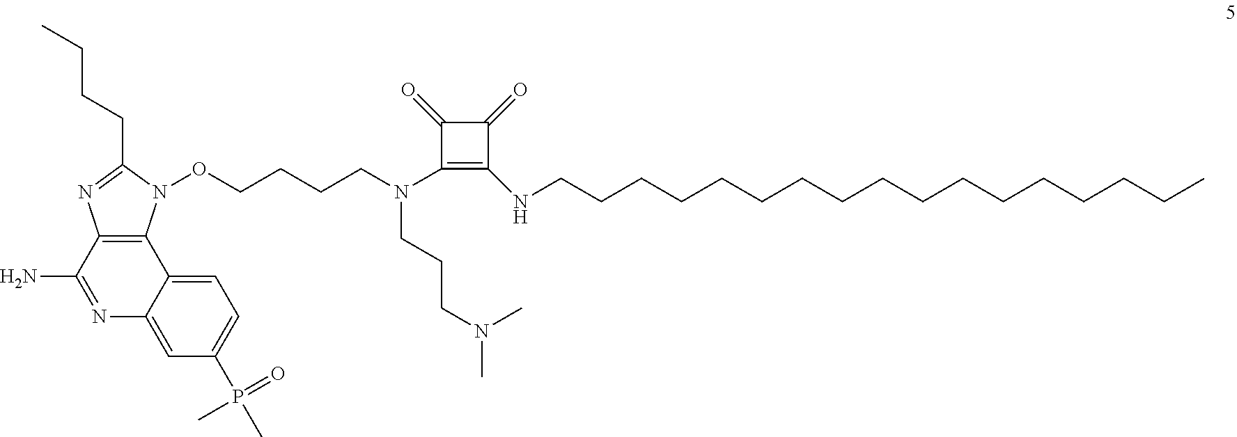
C12=C(N(OCCCCN(C3=C(NCCCCCCCCCCCCCCCCC)C(=O)C3=O)CCCN(C)C)C(CCCC)=N1)C1=CC=C(P(=O)(C)C)C=C1N=C2N
